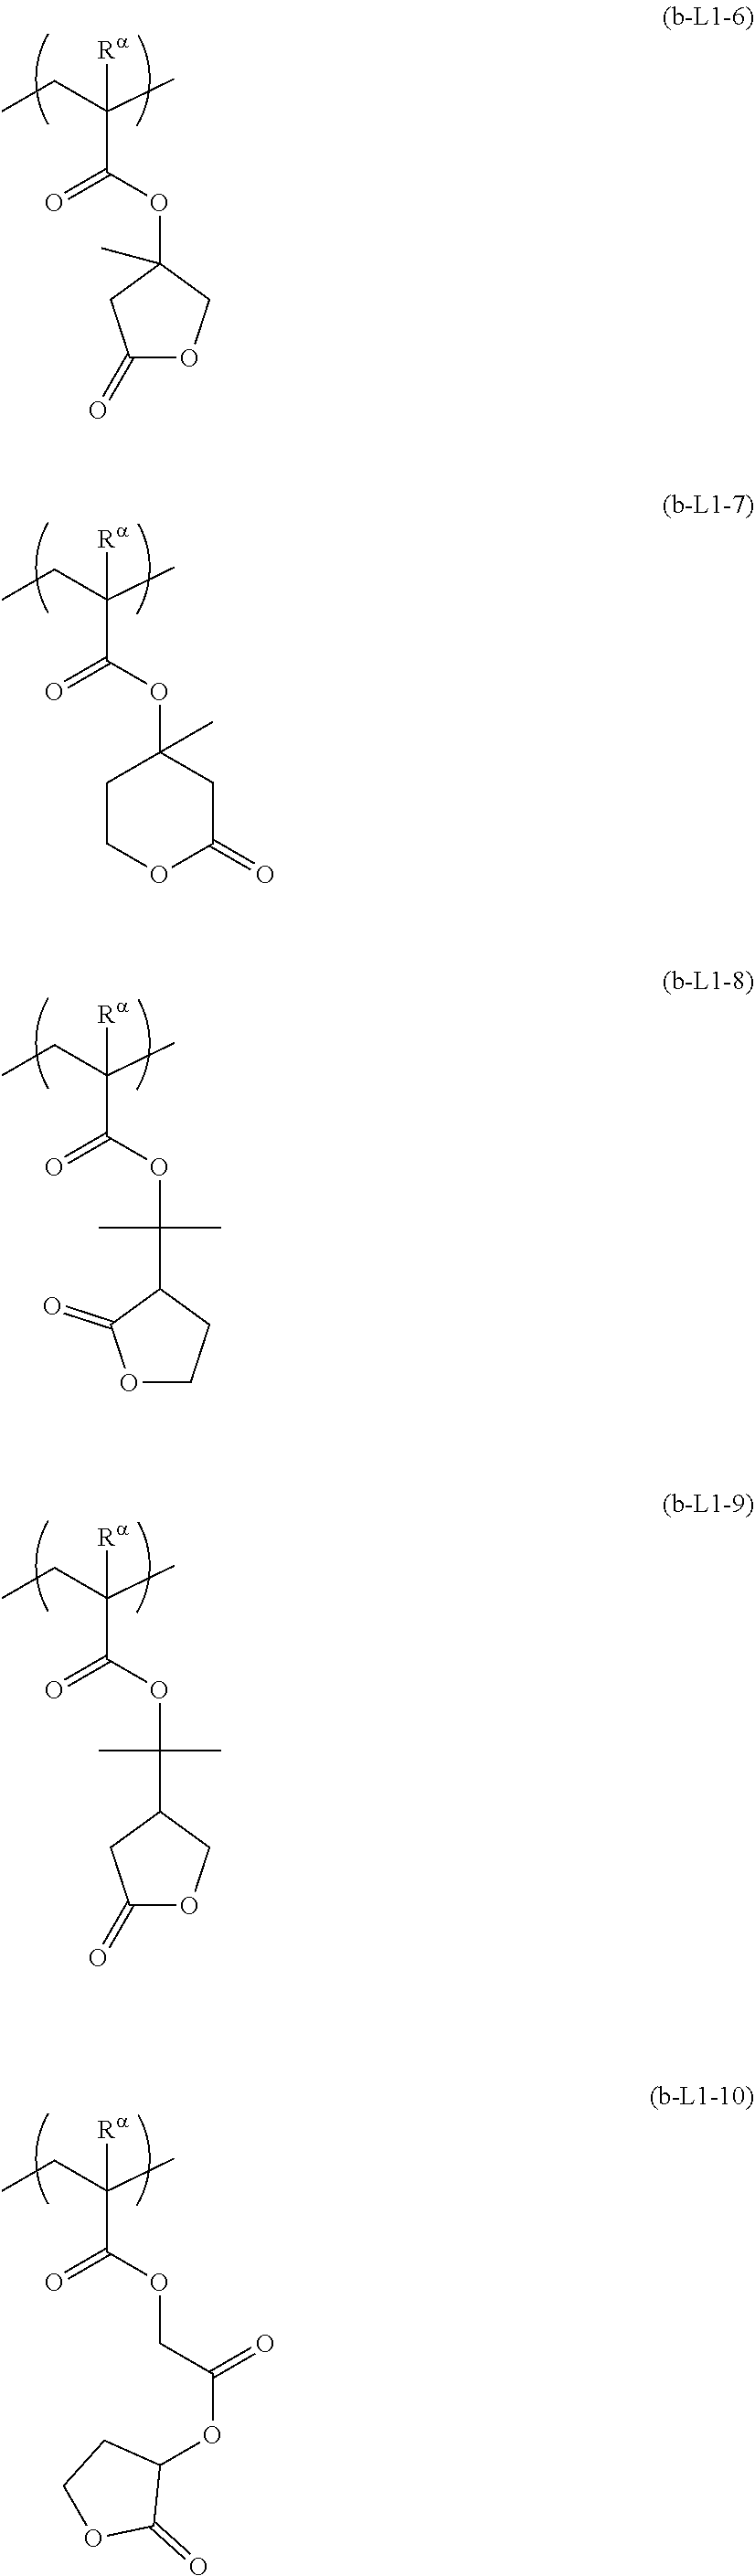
C(C(OC1(C)CC(=O)OC1)=O)(CC)(C)[Ra].C(C(OC1(C)CCOC(=O)C1)=O)(CC)(C)[Ra].C(C(OC(C)(C)C1C(=O)OCC1)=O)(CC)(C)[Ra].C(C(OC(C)(C)C1CC(=O)OC1)=O)(CC)(C)[Ra].C(C(OCC(OC1CCOC1=O)=O)=O)(CC)(C)[Ra]
